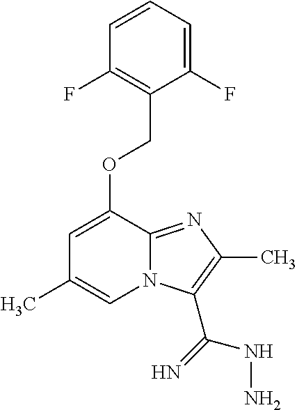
C1=CC=C(F)C(COC2=CC(C)=CN3C2=NC(C)=C3C(=N)NN)=C1F
